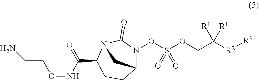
O(CC([R2][R3])([R1])[R1])S(ON1C(=O)N2C(C(=O)NOCCN)CCC1C2)(=O)=O
